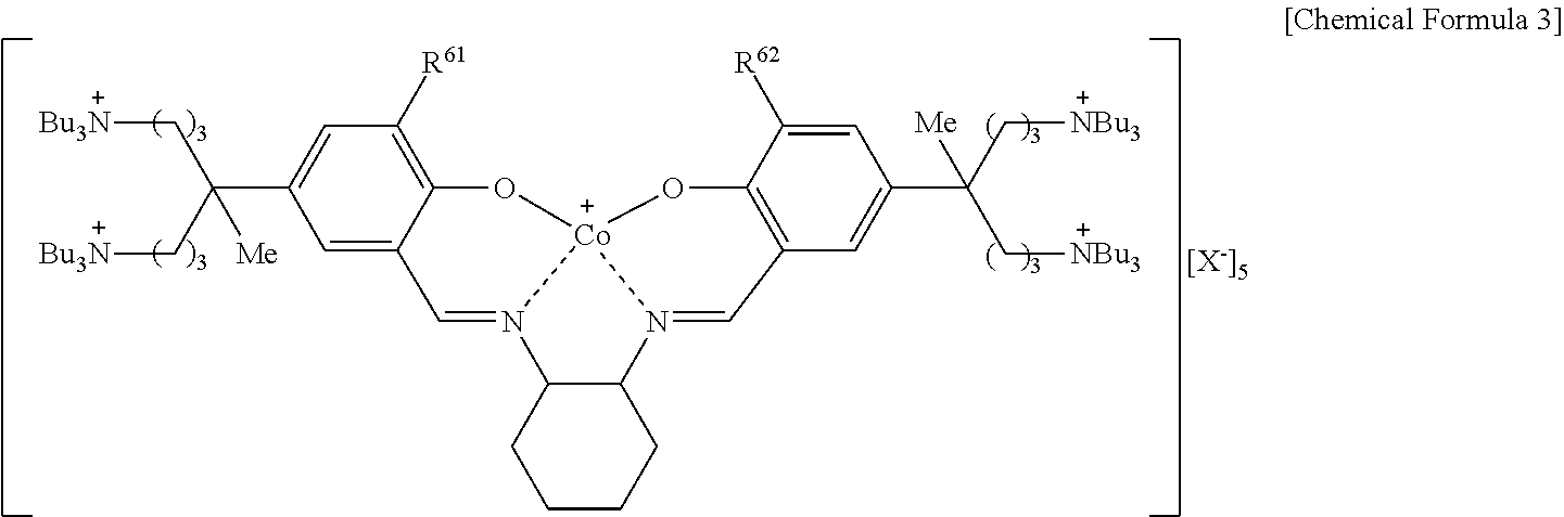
C1=C2C(=C([R61])C=C1C(C[Bu3N])(C[Bu3N])[Me])O[Co]13OC4=C(C=C(C(C[NBu3])(C[NBu3])[Me])C=C4[R62])C=N1C1C(N3=C2)CCCC1.[[X-]5]
